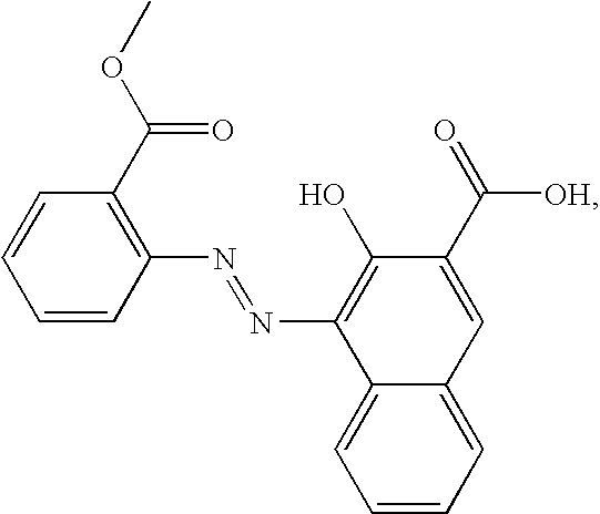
C1=CC=C2C(=C1)C(N=NC1=C(C(OC)=O)C=CC=C1)=C(O)C(C(=O)[OH])=C2
